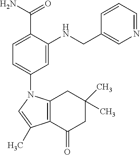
C12=C(C(=O)CC(C)(C)C1)C(C)=CN2C1=CC=C(C(N)=O)C(NCC2=CN=CC=C2)=C1
